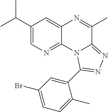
C1(C(C)C)=CN=C2C(=C1)N=C(C)C1=NN=C(C3=CC(Br)=CC=C3C)N21
